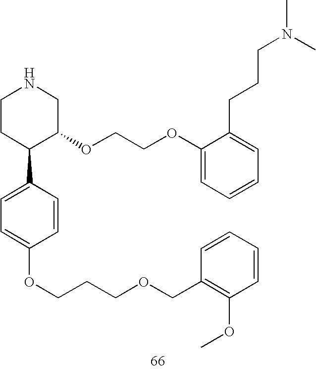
C1CC(C2=CC=C(OCCCOCC3=C(OC)C=CC=C3)C=C2)C(OCCOC2=CC=CC=C2CCCN(C)C)CN1
